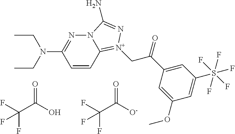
C1=CC2=[N+](CC(C3=CC(S(F)(F)(F)(F)F)=CC(OC)=C3)=O)N=C(N)N2N=C1N(CC)CC.FC(C(O)=O)(F)F.FC(C([O-])=O)(F)F
